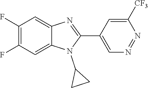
C1(F)=C(F)C=C2C(=C1)N=C(C1=CN=NC([CF3])=C1)N2C1CC1
